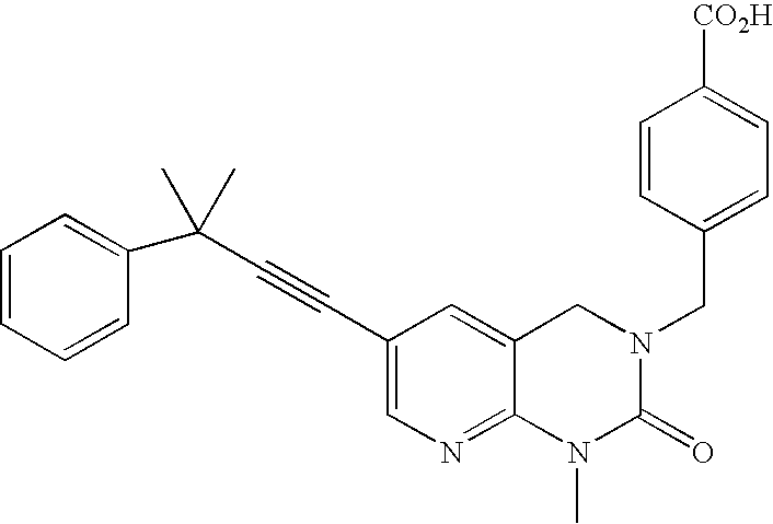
C1=CC=CC(C(C#CC2=CN=C3C(=C2)CN(CC2=CC=C([CO2H])C=C2)C(=O)N3C)(C)C)=C1
